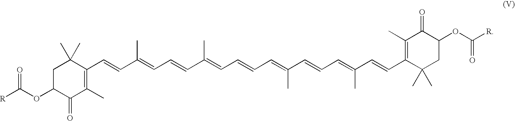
[R]C(OC1C(=O)C(C)=C(C=CC(=CC=CC(=CC=CC=C(C=CC=C(C=CC2=C(C)C(=O)C(OC([R])=O)CC2(C)C)C)C)C)C)C(C)(C)C1)=O
